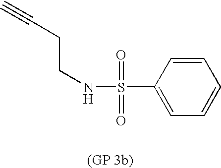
C(CNS(=O)(=O)C1=CC=CC=C1)C#C
